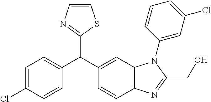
C1=C(Cl)C=CC(C(C2=CC3=C(C=C2)N=C(CO)N3C2=CC(Cl)=CC=C2)C2=NC=CS2)=C1
